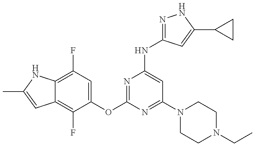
C12=C(F)C(OC3=NC(NC4=NNC(C5CC5)=C4)=CC(N4CCN(CC)CC4)=N3)=CC(F)=C1NC(C)=C2
